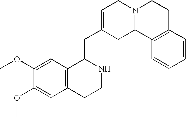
C12=C(C=C(OC)C(OC)=C1)C(CC1=CCN3C(C1)C1=C(CC3)C=CC=C1)NCC2
